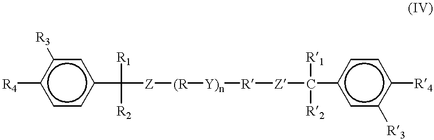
c1cc(C([Z][(R][Y)n][R][Z]C(c2cc([R3])c([R4])cc2)([R1])[R2])([R1])[R2])cc([R3])c1[R4]
